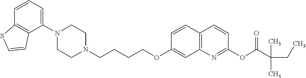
C1(N2CCN(CCCCOC3=CC4=C(C=C3)C=CC(OC(=O)C(CC)(C)C)=N4)CC2)=CC=CC2=C1C=CS2
